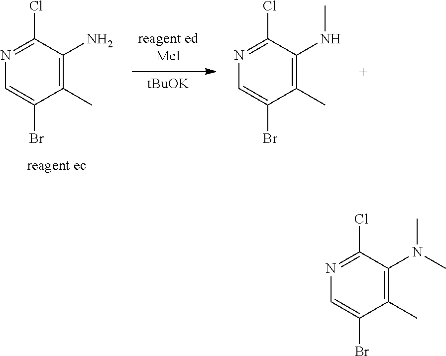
[tBuOK].C1(N)=C(C)C(Br)=CN=C1Cl.C1(NC)=C(C)C(Br)=CN=C1Cl.C1(N(C)C)=C(C)C(Br)=CN=C1Cl
